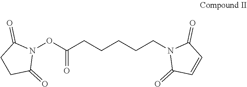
C(CCCCCN1C(=O)C=CC1=O)(ON1C(=O)CCC1=O)=O
